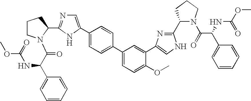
C1(C2=CN=C(C3CCCN3C(C(C3=CC=CC=C3)NC(OC)=O)=O)N2)=CC=C(C2=CC=C(OC)C(C3=CNC(C4N(C(=O)C(NC(OC)=O)C5=CC=CC=C5)CCC4)=N3)=C2)C=C1
